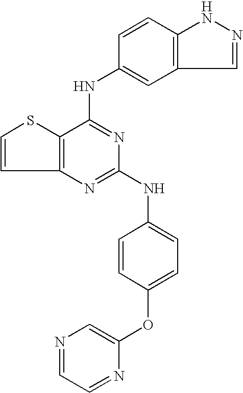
C12=C(C(NC3=CC4=C(C=C3)NN=C4)=NC(NC3=CC=C(OC4=CN=CC=N4)C=C3)=N1)SC=C2
